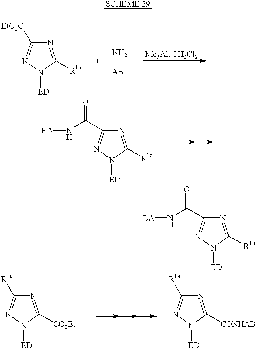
[EtO2C]C1=NN([ED])C([R1a])=N1.N[AB].C1(C(N[BA])=O)=NN([ED])C([R1a])=N1.C1(C(N[BA])=O)=NN([ED])C([R1a])=N1.N1=C([CO2Et])N([ED])N=C1[R1a].N1=C([CONHAB])N([ED])N=C1[R1a]
